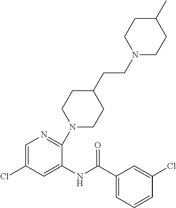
N1(CCC2CCN(C3=NC=C(Cl)C=C3NC(C3=CC=CC(Cl)=C3)=O)CC2)CCC(C)CC1
